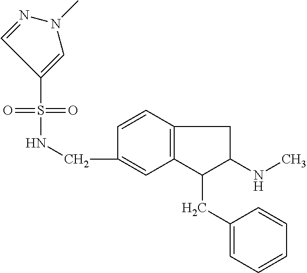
C1=CC2=C(C=C1CNS(=O)(=O)C1=CN(C)N=C1)C(CC1=CC=CC=C1)C(NC)C2
